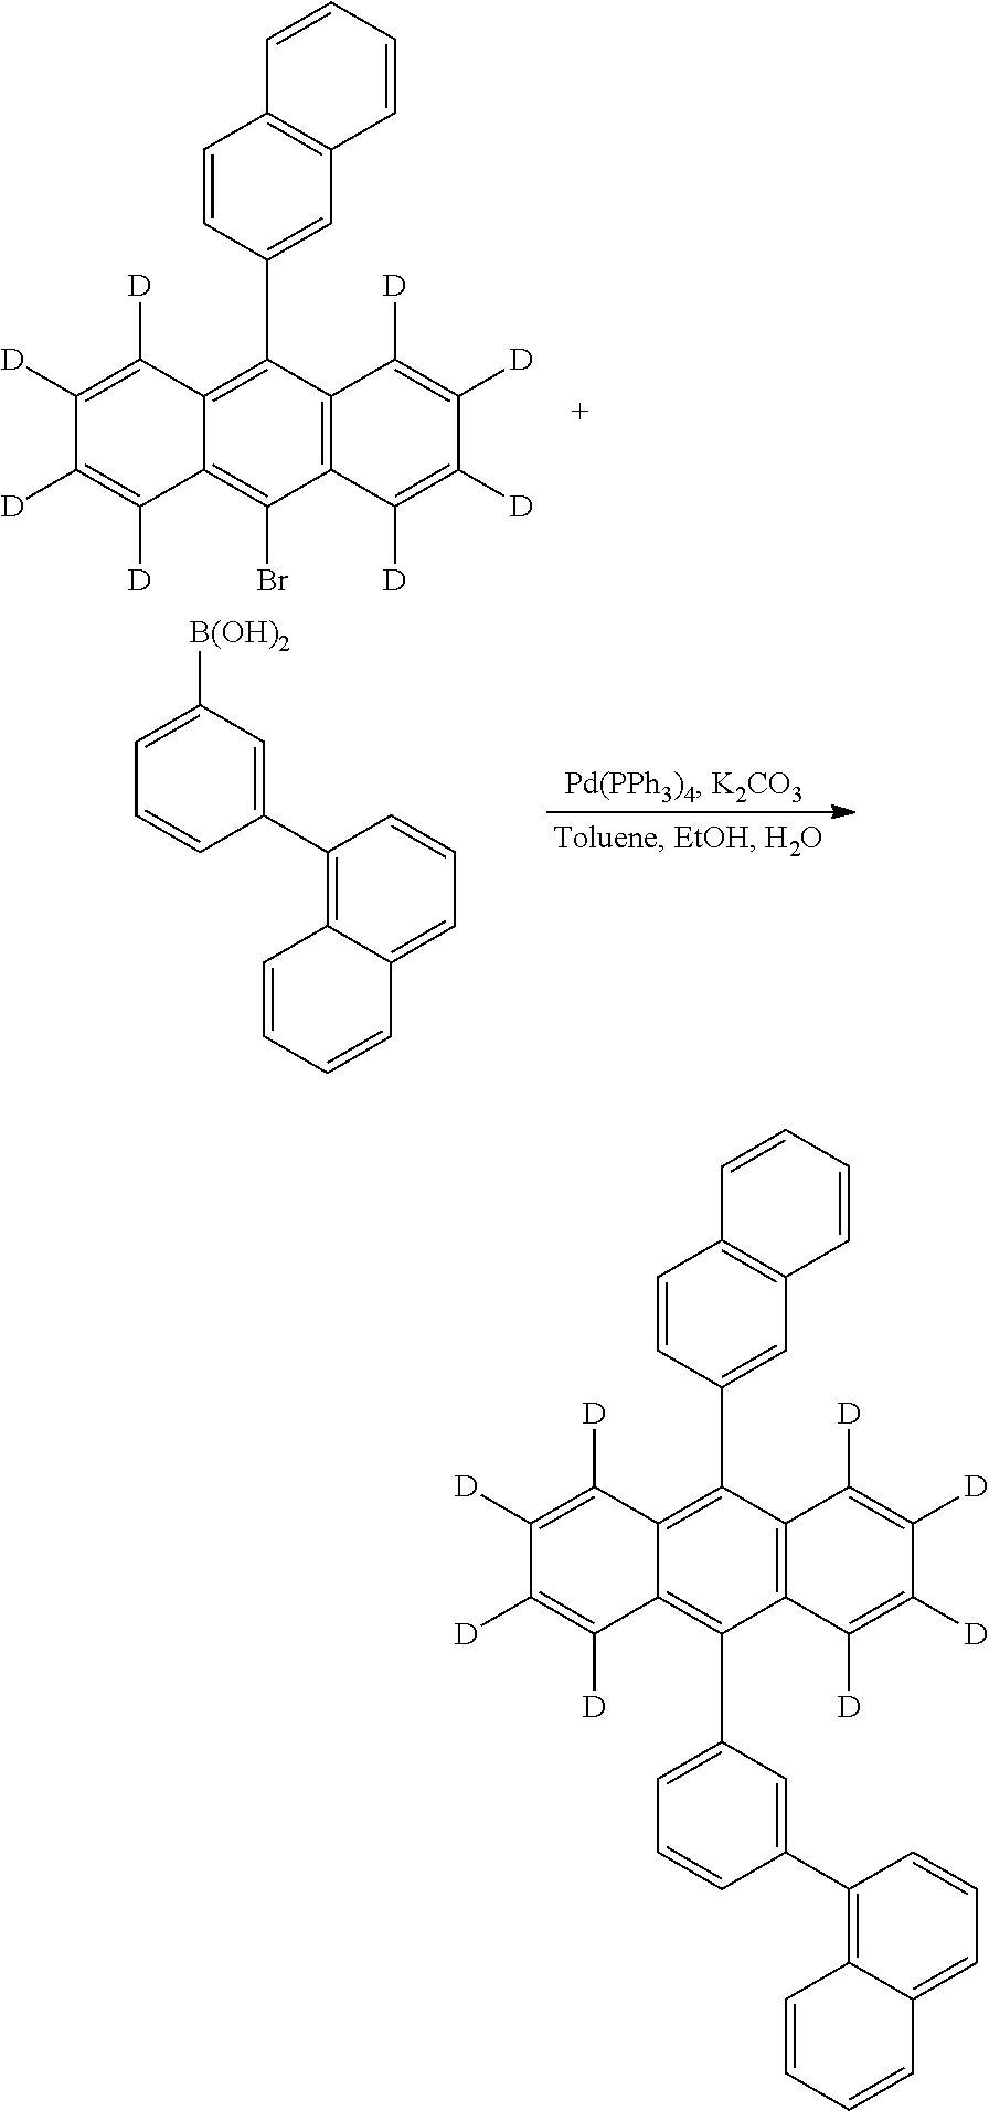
C1([D])=C([D])C2=C(C3=CC4=C(C=C3)C=CC=C4)C3=C(C(Br)=C2C([D])=C1[D])C([D])=C([D])C([D])=C3[D].C1=C([B(OH)2])C=C(C2=C3C(=CC=C2)C=CC=C3)C=C1.C1([D])=C([D])C2=C(C3=CC4=C(C=C3)C=CC=C4)C3=C(C(C4=CC=CC(C5=C6C(=CC=C5)C=CC=C6)=C4)=C2C([D])=C1[D])C([D])=C([D])C([D])=C3[D]
